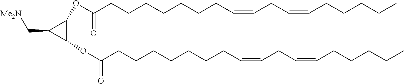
C1(OC(=O)CCCCCCCC=CCC=CCCCCC)C(C[Me2N])C1OC(CCCCCCCC=CCC=CCCCCC)=O
